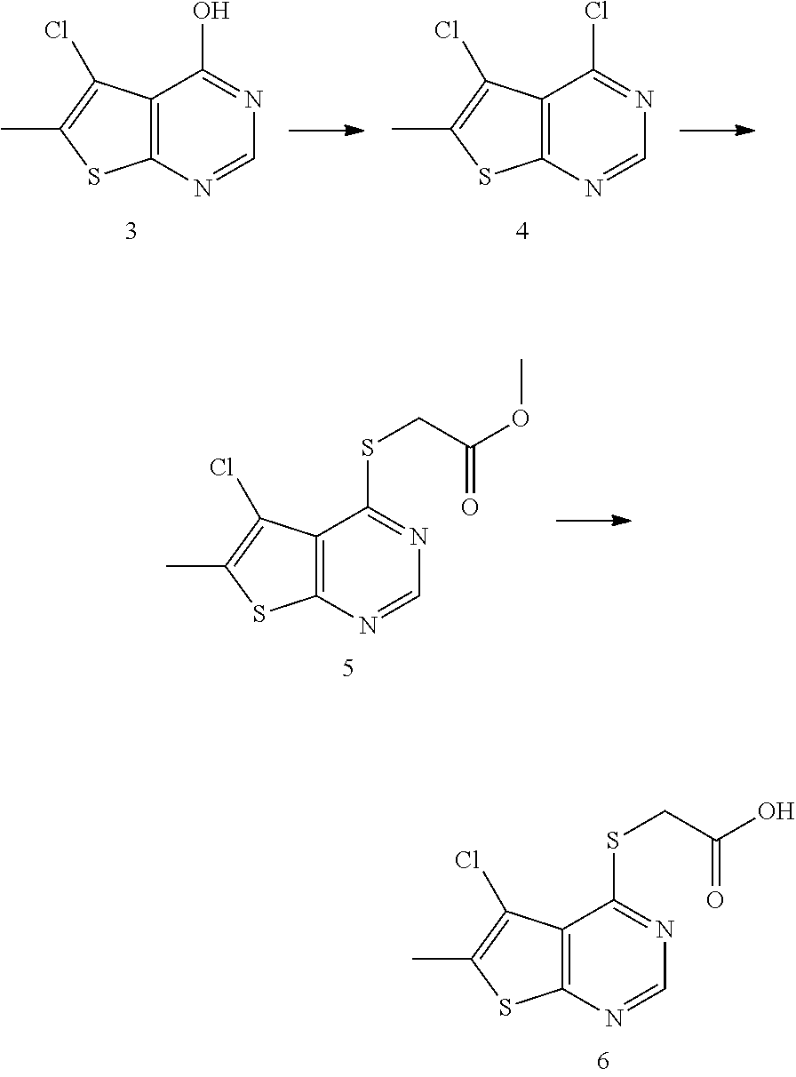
C12=C(N=CN=C1O)SC(C)=C2Cl.C12=C(N=CN=C1Cl)SC(C)=C2Cl.C12=C(N=CN=C1SCC(OC)=O)SC(C)=C2Cl.C12=C(N=CN=C1SCC(O)=O)SC(C)=C2Cl
